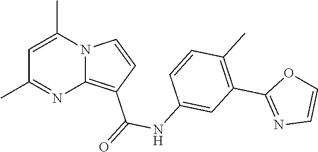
C1=C(C)N2C(=C(C(=O)NC3=CC(C4=NC=CO4)=C(C)C=C3)C=C2)N=C1C
